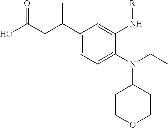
N(C1CCOCC1)(C1=CC=C(C(CC(O)=O)C)C=C1N[R])CC
